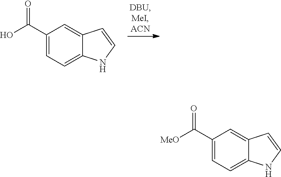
C1(C(O)=O)=CC=C2C(=C1)C=CN2.C1(C([MeO])=O)=CC=C2C(=C1)C=CN2
